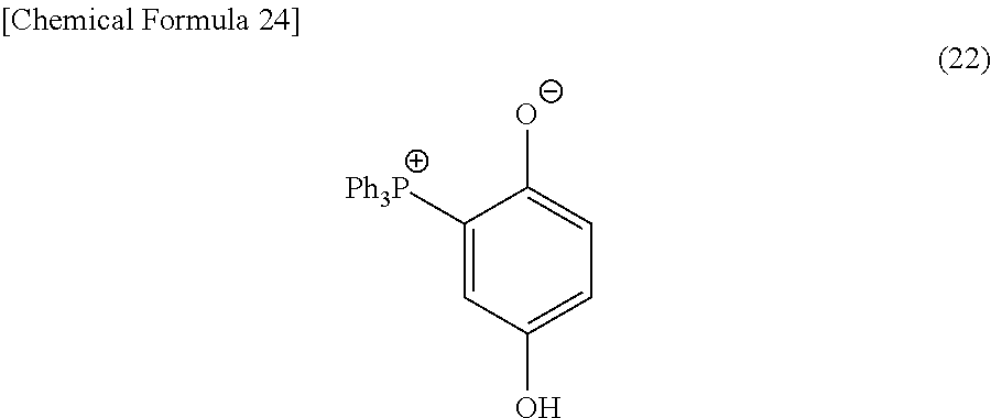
C1([Ph3P])=CC(O)=CC=C1[O-]
